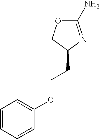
O(CCC1N=C(N)OC1)C1=CC=CC=C1
